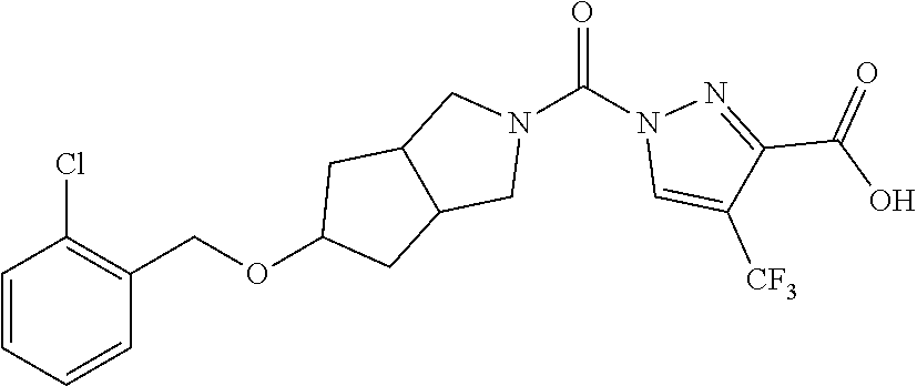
C1=CC=CC(COC2CC3C(C2)CN(C(N2C=C([CF3])C(C(O)=O)=N2)=O)C3)=C1Cl
